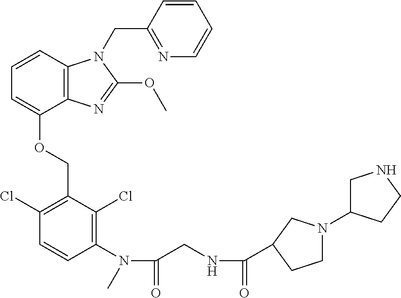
C1(Cl)=C(COC2=CC=CC3=C2N=C(OC)N3CC2=NC=CC=C2)C(Cl)=C(N(C(CNC(=O)C2CN(C3CNCC3)CC2)=O)C)C=C1
